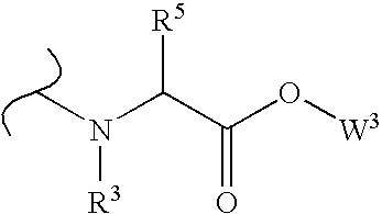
C(C(O[W3])=O)([R5])N([R3])C
